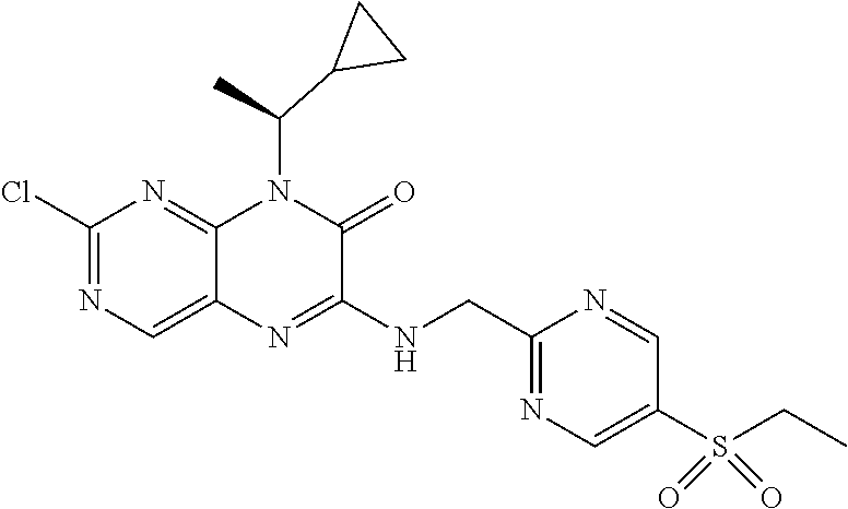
C1(Cl)=NC=C2C(=N1)N(C(C)C1CC1)C(=O)C(NCC1=NC=C(S(CC)(=O)=O)C=N1)=N2
